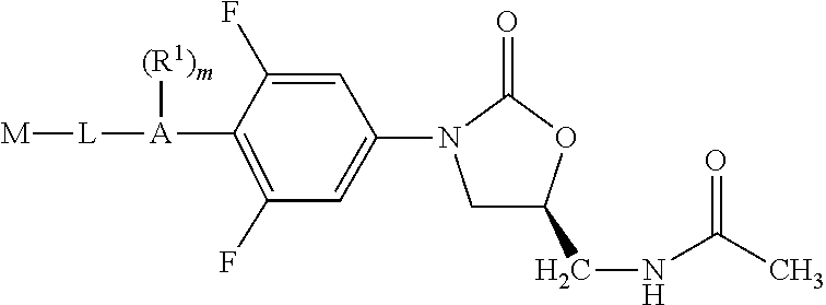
[M][L][A]([(R1)m])C1=C(F)C=C(N2CC(CNC(C)=O)OC2=O)C=C1F
